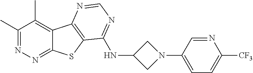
C1(C)=NN=C2C(=C1C)C1=C(S2)C(NC2CN(C3=CC=C([CF3])N=C3)C2)=NC=N1
